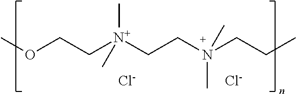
COCC[N+](CCN(CCC)(C)C)(C)C.[Cl-].[Cl-]
